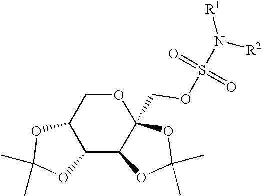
C12C3C(COS(N([R2])[R1])(=O)=O)(OCC1OC(C)(C)O2)OC(C)(C)O3
